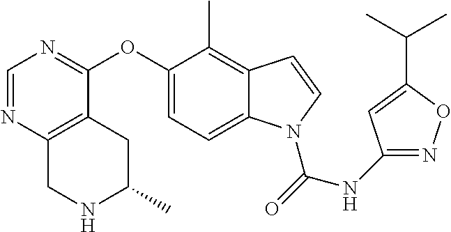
O(C1=CC=C2C(=C1C)C=CN2C(=O)NC1=NOC(C(C)C)=C1)C1=NC=NC2=C1CC(C)NC2
